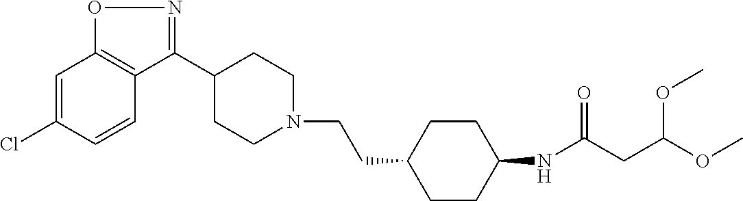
C1=C(Cl)C=CC2=C1ON=C2C1CCN(CCC2CCC(NC(=O)CC(OC)OC)CC2)CC1
